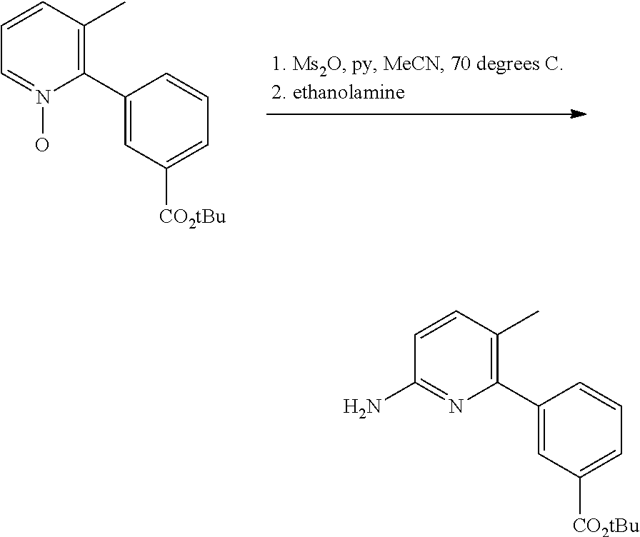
C1(C2=C(C)C=CC=N2O)=CC([CO2tBu])=CC=C1.C1(C2=C(C)C=CC(N)=N2)=CC([CO2tBu])=CC=C1
